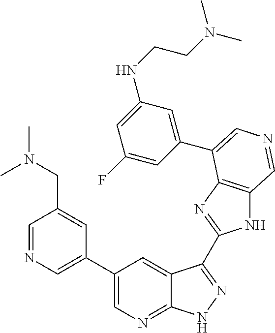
C1(C2=CN=CC(CN(C)C)=C2)=CN=C2C(=C1)C(C1=NC3=C(N1)C=NC=C3C1=CC(NCCN(C)C)=CC(F)=C1)=NN2
